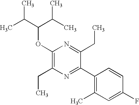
C1(OC(C(C)C)C(C)C)=C(CC)N=C(C2=C(C)C=C(F)C=C2)C(CC)=N1
